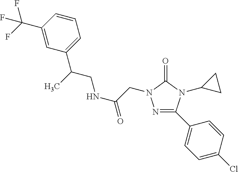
C(=O)(CN1N=C(C2=CC=C(Cl)C=C2)N(C2CC2)C1=O)NCC(C1=CC=CC(C(F)(F)F)=C1)C
